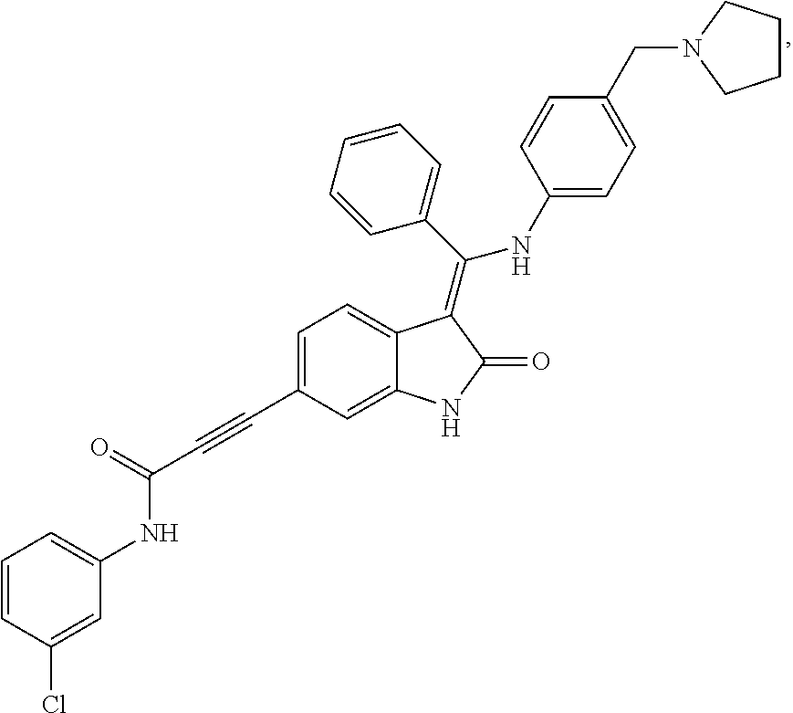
C1=C(C#CC(NC2=CC=CC(Cl)=C2)=O)C=C2C(=C1)C(=C(C1=CC=CC=C1)NC1=CC=C(CN3CCCC3)C=C1)C(=O)N2
